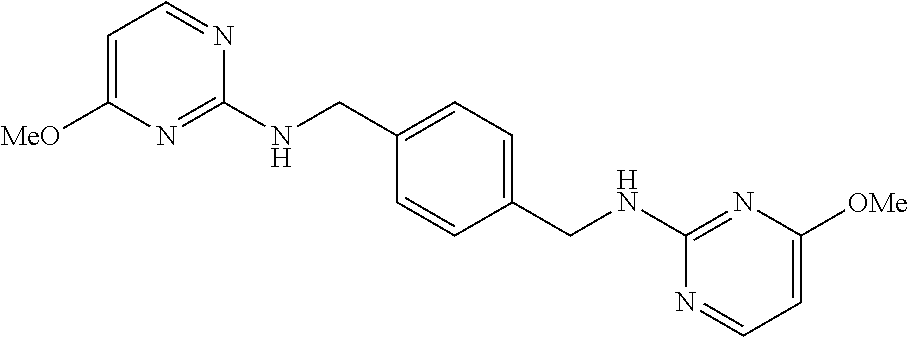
C1=CC(CNC2=NC([OMe])=CC=N2)=CC=C1CNC1=NC([MeO])=CC=N1
